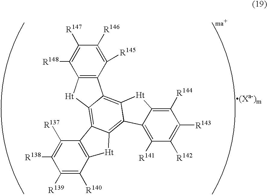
C1([R139])=C([R140])C2=C(C([R137])=C1[R138])C1=C3[Ht]C4=C(C3=C3[Ht]C5=C([R144])C([R143])=C([R142])C([R141])=C5C3=C1[Ht]2)C([R145])=C([R146])C([R147])=C4[R148]
